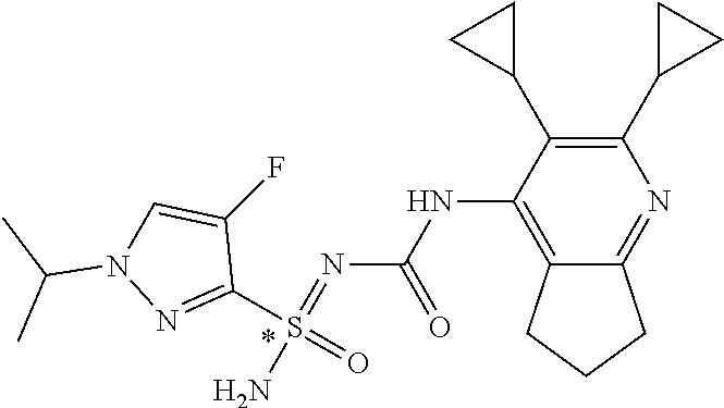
N(C1=C2C(=NC(C3CC3)=C1C1CC1)CCC2)C(N=S(N)(C1=NN(C(C)C)C=C1F)=O)=O
